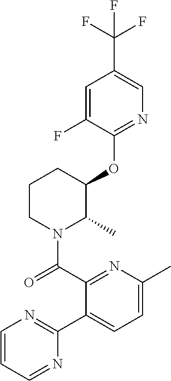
C1(OC2C(C)N(C(=O)C3=NC(C)=CC=C3C3=NC=CC=N3)CCC2)=NC=C(C(F)(F)F)C=C1F
